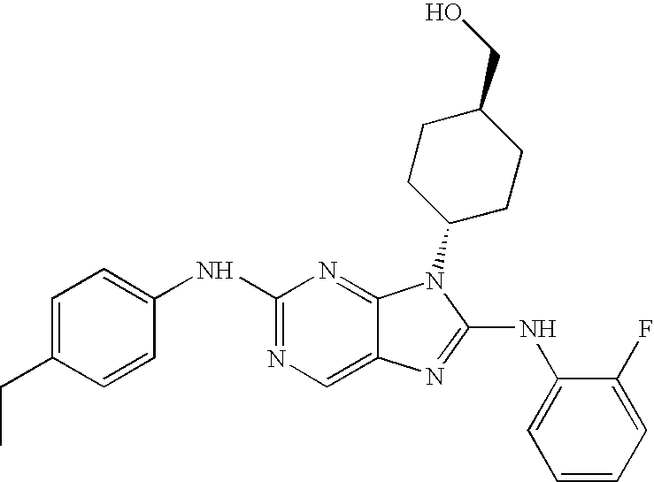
C1(NC2=NC=C3C(=N2)N(C2CCC(CO)CC2)C(NC2=CC=CC=C2F)=N3)=CC=C(CC)C=C1
